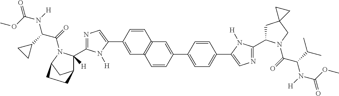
C1=C(C2=CN=C(C3([H])C4CC(N3C(C(N(C(=O)OC)[H])C3CC3)=O)CC4)N2[H])C=CC2=C1C=CC(C1=CC=C(C3=CN=C(C4CC5(CN4C(=O)C(C(C)C)N([H])C(OC)=O)CC5)N3[H])C=C1)=C2
